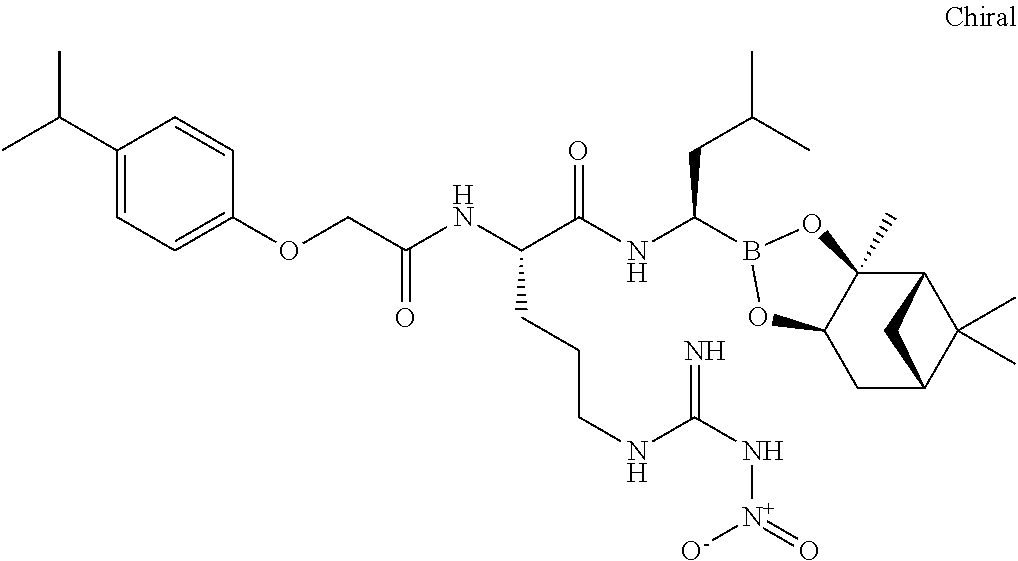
C12C3(C)C(CC(C1(C)C)C2)OB(C(NC(C(NC(=O)COC1=CC=C(C(C)C)C=C1)CCCNC(N[N+]([O-])=O)=N)=O)CC(C)C)O3
